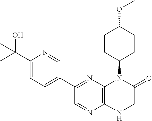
C12=C(N=C(C3=CC=C(C(O)(C)C)N=C3)C=N1)N(C1CCC(OC)CC1)C(=O)CN2
